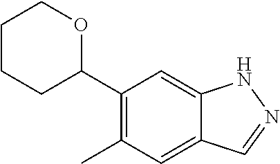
C1(C2CCCCO2)=C(C)C=C2C(=C1)NN=C2
